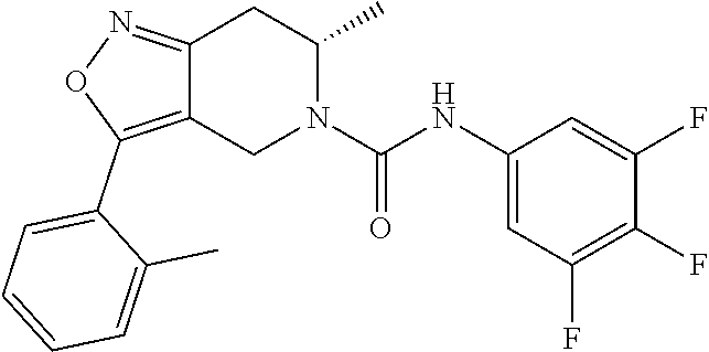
C12=NOC(C3=CC=CC=C3C)=C1CN(C(NC1=CC(F)=C(F)C(F)=C1)=O)C(C)C2
